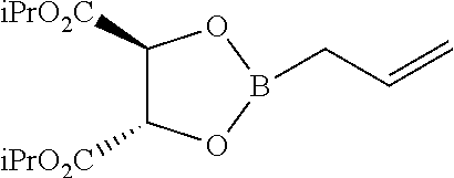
C1([iPrO2C])C([iPrO2C])OB(CC=C)O1
